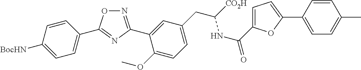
N1=C(C2=CC(CC([CO2H])NC(=O)C3=CC=C(C4=CC=C(C)C=C4)O3)=CC=C2OC)N=C(C2=CC=C([BocHN])C=C2)O1
